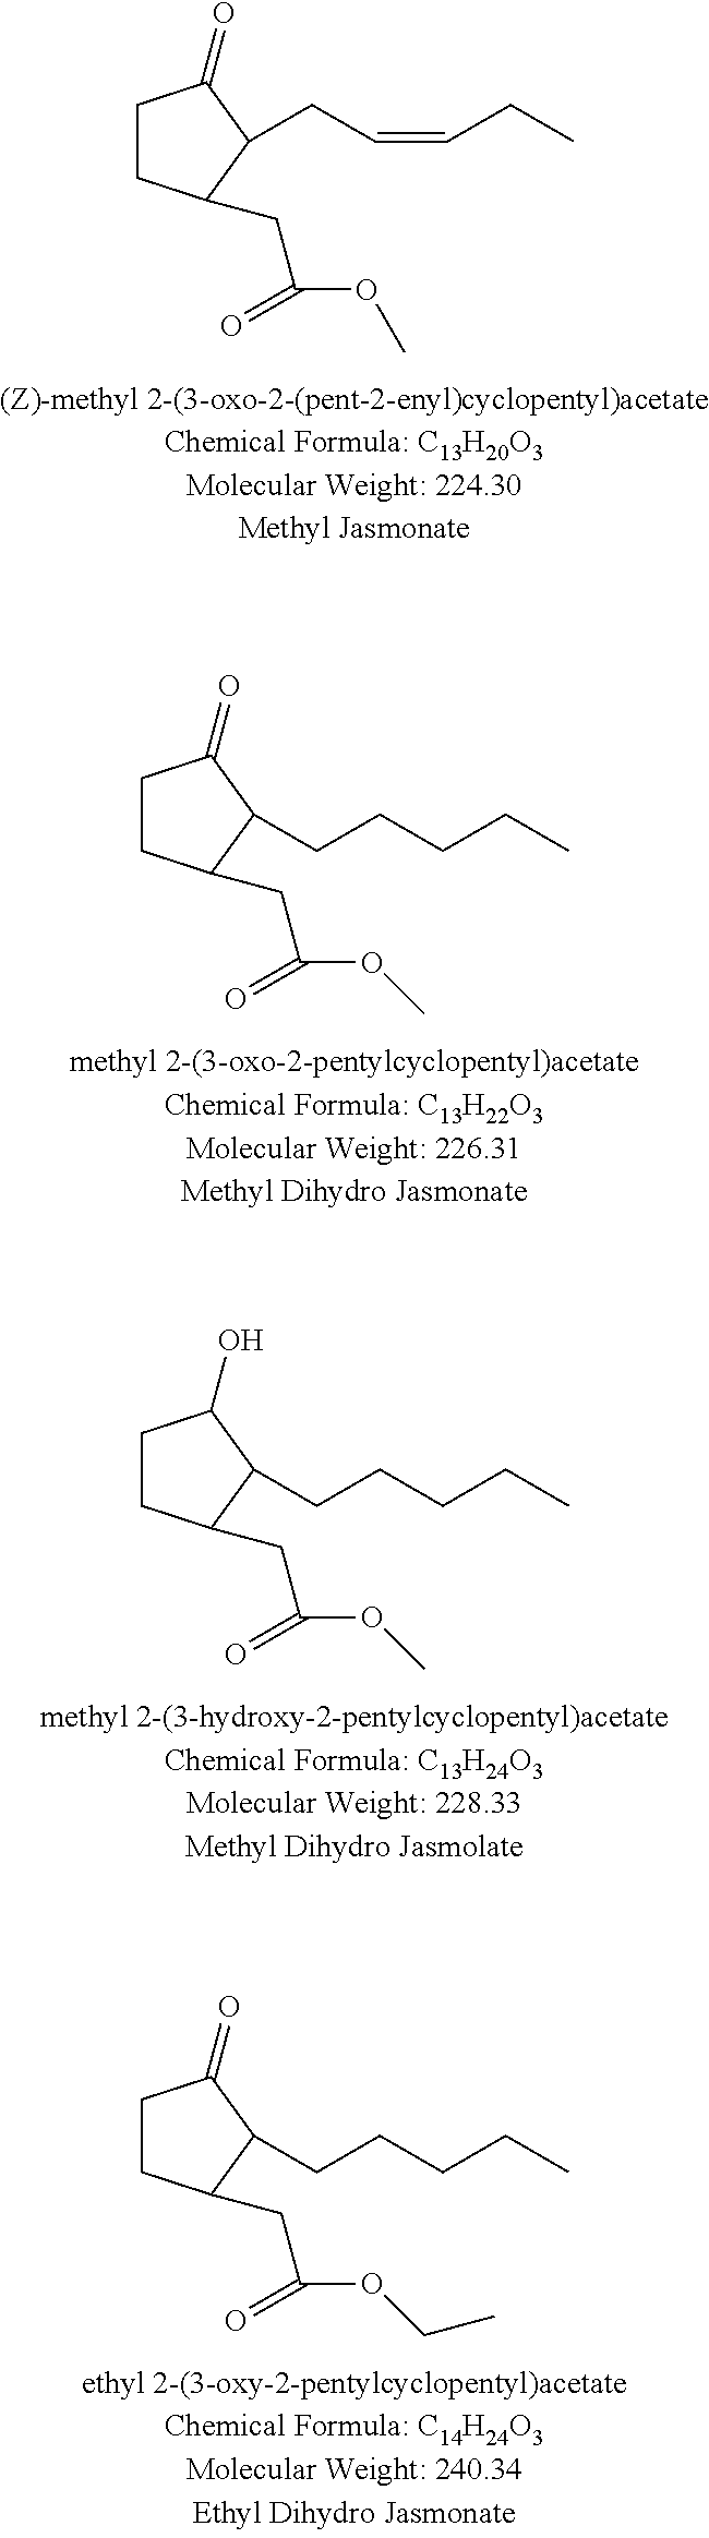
C1CC(CC(OC)=O)C(CC=CCC)C1=O.C1CC(CC(OC)=O)C(CCCCC)C1=O.C1CC(CC(OC)=O)C(CCCCC)C1O.C1CC(CC(OCC)=O)C(CCCCC)C1=O
